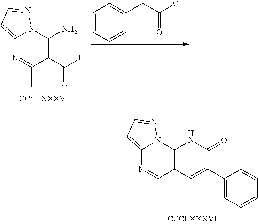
C12=CC=NN1C1=C(C(C)=N2)C=C(C2=CC=CC=C2)C(=O)N1.C12=CC=NN1C(N)=C(C(=O)[H])C(C)=N2.C1=CC=CC(CC(Cl)=O)=C1.[CCCLXXXV]
